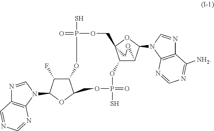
C12C(F)C(N3C4=C(N=C3)C=NC=N4)OC1COP(=O)(S)OC1C3OCC1(OC3N1C=NC3=C1N=CN=C3[NH2])COP(S)(=O)O2
